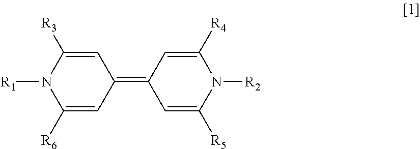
C1(=C2C=C([R5])N([R2])C([R4])=C2)C=C([R3])N([R1])C([R6])=C1
